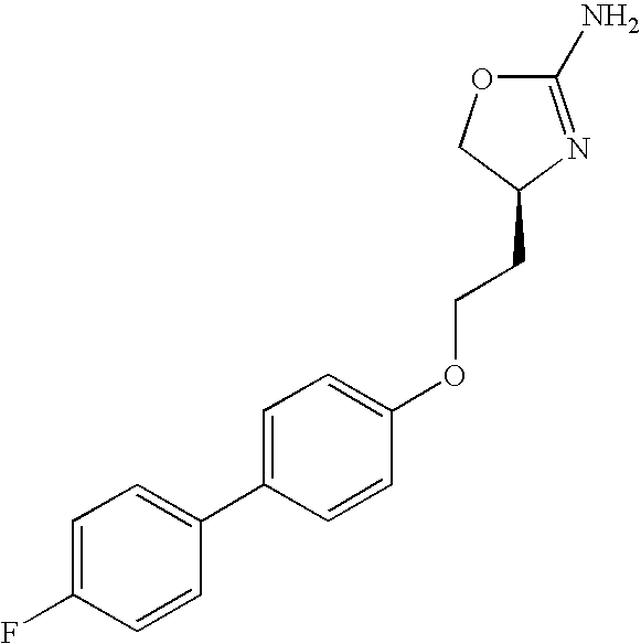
C1=C(F)C=CC(C2=CC=C(OCCC3N=C(N)OC3)C=C2)=C1
